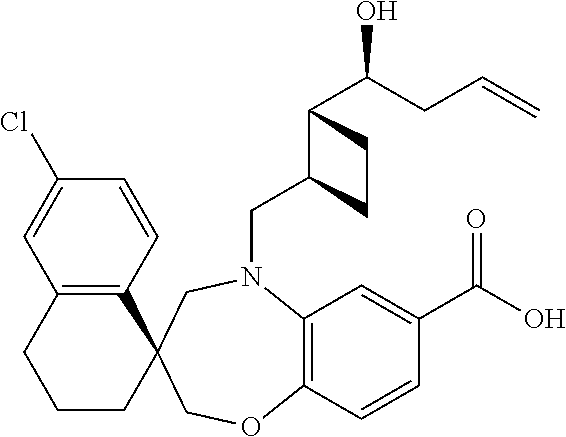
C1=CC(Cl)=CC2=C1C1(CCC2)CN(CC2C(C(O)CC=C)CC2)C2=C(C=CC(C(O)=O)=C2)OC1
